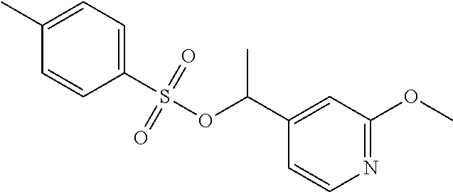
C1=C(C)C=CC(S(OC(C2=CC(OC)=NC=C2)C)(=O)=O)=C1
